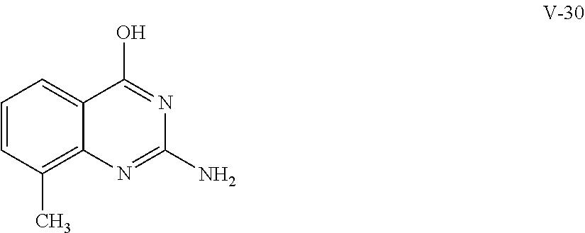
C1=CC(C)=C2C(=C1)C(O)=NC(N)=N2
